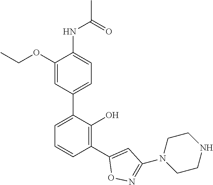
C1(NC(C)=O)=CC=C(C2=CC=CC(C3=CC(N4CCNCC4)=NO3)=C2O)C=C1OCC
